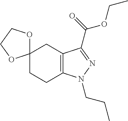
C12(CCC3=C(C1)C(C(=O)OCC)=NN3CCC)OCCO2
